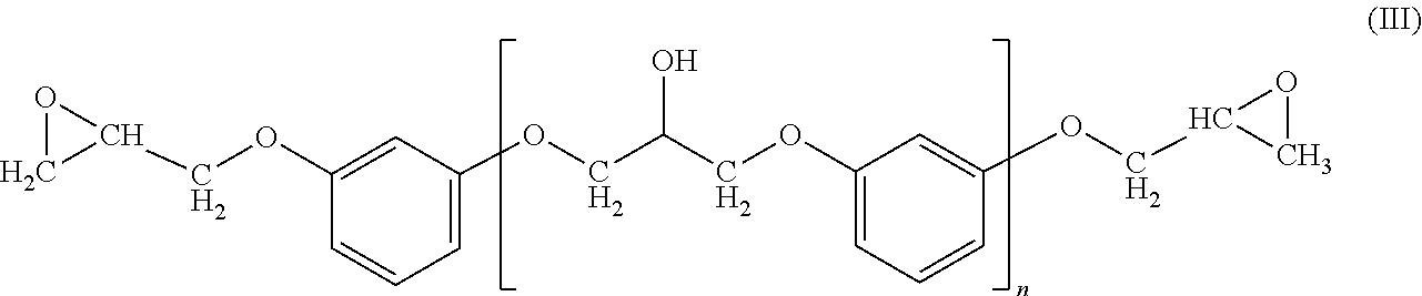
C(C1OC1)OC1=CC(OCC(COC2=CC=CC(OCC3CO3)=C2)O)=CC=C1
